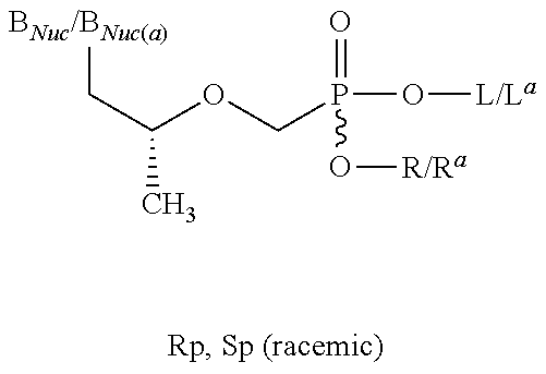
[BNuc/BNuc(a)]CC(C)OCP(=O)(O[R/Ra])O[L/La]
